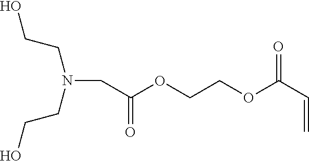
OCCN(CCO)CC(OCCOC(C=C)=O)=O
